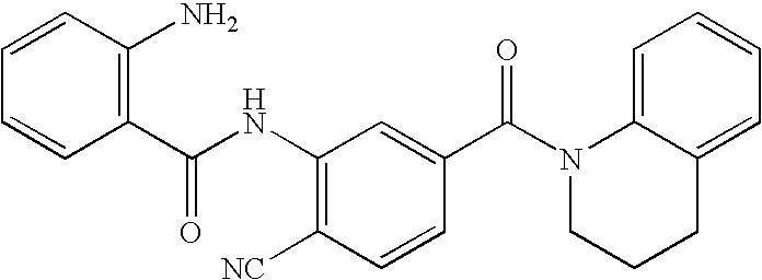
C1(NC(C2=C(N)C=CC=C2)=O)=C([NC])C=CC(C(N2CCCC3=CC=CC=C23)=O)=C1
